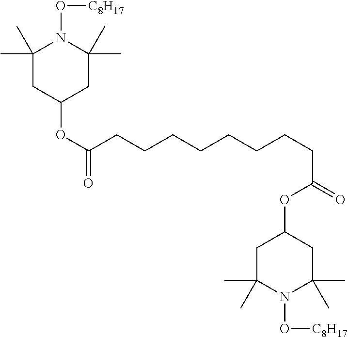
C1(C)(C)CC(OC(=O)CCCCCCCCC(OC2CC(C)(C)N(O[C8H17])C(C)(C)C2)=O)CC(C)(C)N1O[C8H17]
